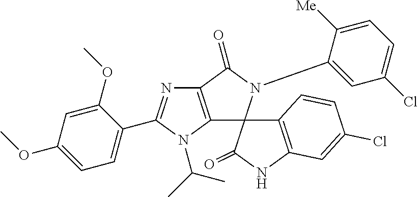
C12=C(N(C(C)C)C(C3=CC=C(OC)C=C3OC)=N1)C1(N(C3=CC(Cl)=CC=C3[Me])C2=O)C2=C(NC1=O)C=C(Cl)C=C2
